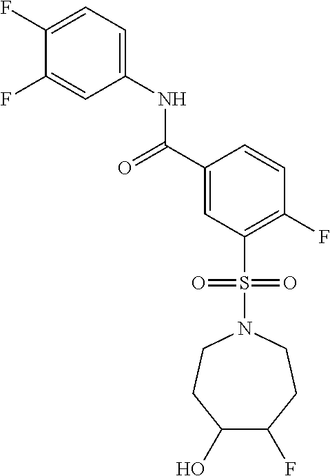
C1(F)=CC=C(NC(C2=CC(S(N3CCC(O)C(F)CC3)(=O)=O)=C(F)C=C2)=O)C=C1F
